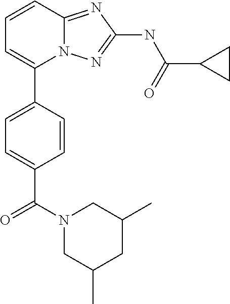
C1=CC2=NC(NC(C3CC3)=O)=NN2C(C2=CC=C(C(N3CC(C)CC(C)C3)=O)C=C2)=C1
